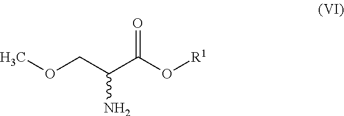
COCC(C(O[R1])=O)N
